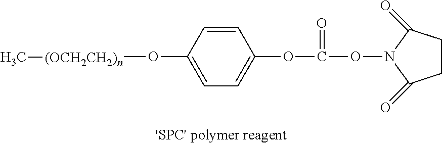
C1=C(O[(OCH2CH2)n]C)C=CC(OC(=O)ON2C(=O)CCC2=O)=C1
